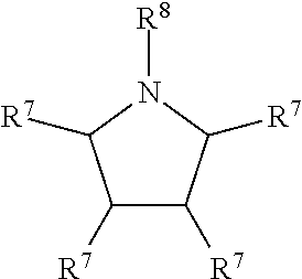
C1([R7])C([R7])C([R7])N([R8])C1[R7]
